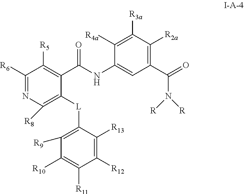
C1(C(NC2=CC(C(=O)N([R])[R])=C([R2a])C([R3a])=C2[R4a])=O)=C([R5])C([R6])=NC([R8])=C1[L]C1=C([R9])C([R10])=C([R11])C([R12])=C1[R13]
